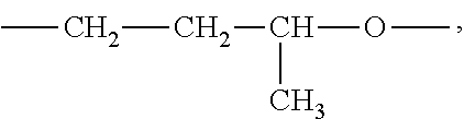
C(CC(C)OC)C
